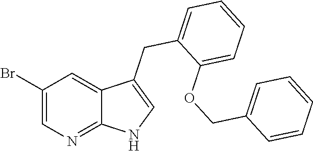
C1(Br)=CN=C2C(=C1)C(CC1=CC=CC=C1OCC1=CC=CC=C1)=CN2
